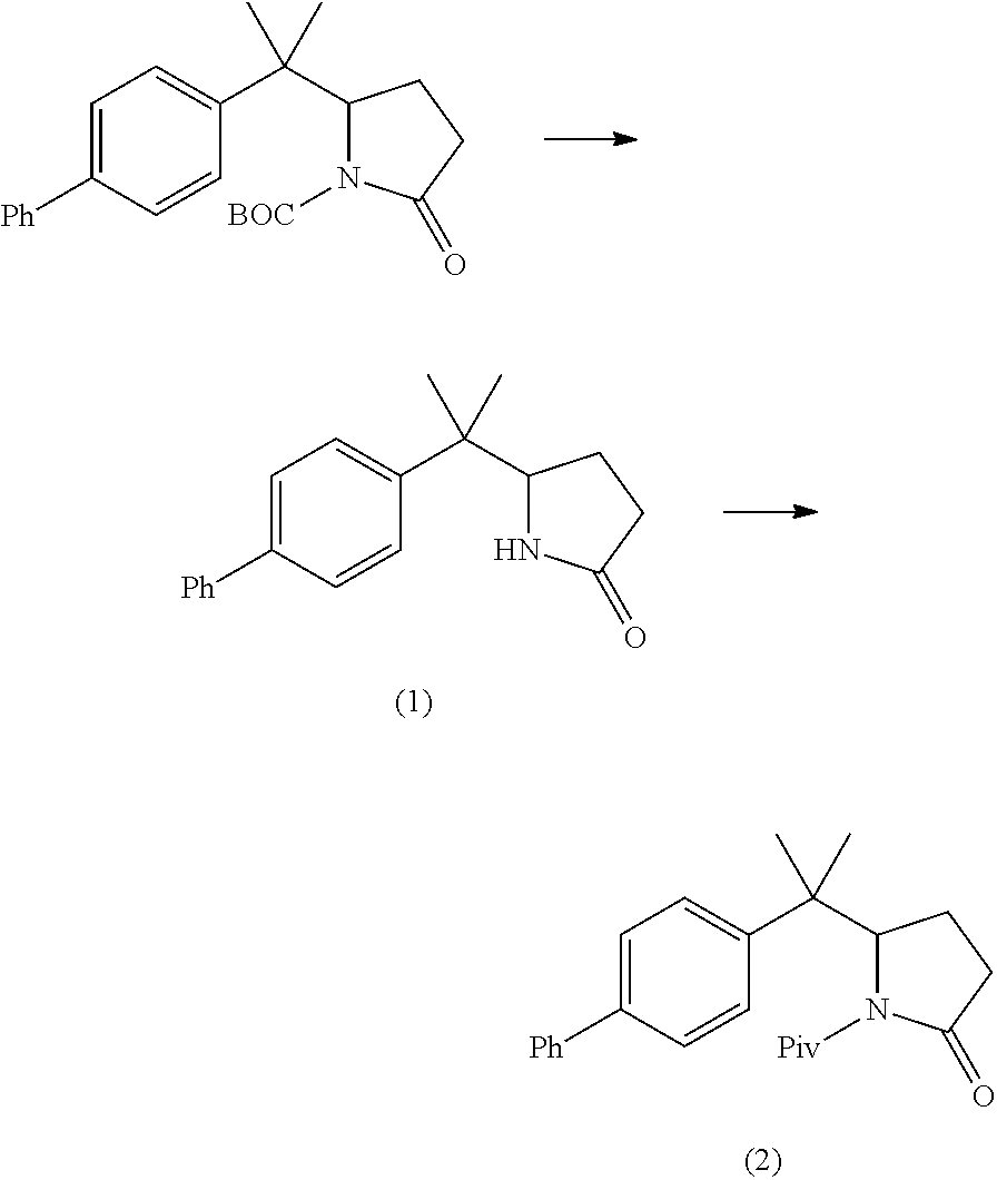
C1=C([Ph])C=CC(C(C2N([BOC])C(=O)CC2)(C)C)=C1.C1=C([Ph])C=CC(C(C2NC(=O)CC2)(C)C)=C1.C1=C([Ph])C=CC(C(C2N([Piv])C(=O)CC2)(C)C)=C1
